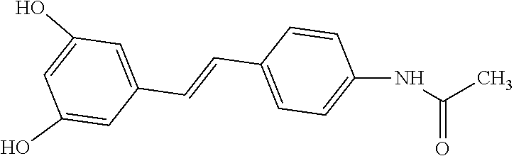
C1(O)=CC(C=CC2=CC=C(NC(C)=O)C=C2)=CC(O)=C1
